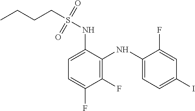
C1(NS(CCCC)(=O)=O)=CC=C(F)C(F)=C1NC1=CC=C(I)C=C1F
